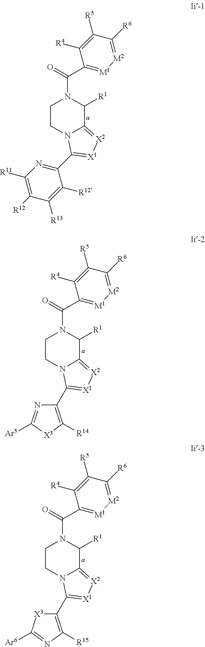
C1CN2C(=[X2][X1]=C2C2=NC([R11])=C([R12])C([R13])=C2[R12])C([R1])N1C(=O)C1=[M1][M2]=C([R6])C([R5])=C1[R4].C1CN2C(=[X2][X1]=C2C2=C([R14])[X3]C([Ar5])=N2)C([R1])N1C(=O)C1=[M1][M2]=C([R6])C([R5])=C1[R4].C1CN2C(=[X2][X1]=C2C2=C([R15])N=C([Ar6])[X3]2)C([R1])N1C(=O)C1=[M1][M2]=C([R6])C([R5])=C1[R4]
